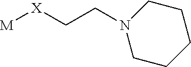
[M][X]CCN1CCCCC1
